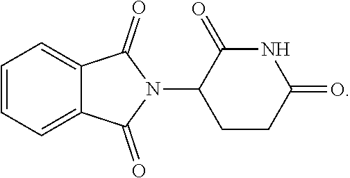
N1(C2CCC(=O)NC2=O)C(=O)C2=CC=CC=C2C1=O
